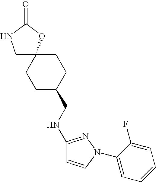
C1(CNC2=NN(C3=CC=CC=C3F)C=C2)CCC2(CC1)CNC(=O)O2
